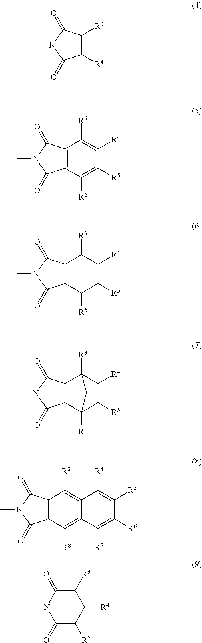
C1([R4])C([R3])C(=O)N(C)C1=O.C12=C(C(=O)N(C)C1=O)C([R3])=C([R4])C([R5])=C2[R6].C12C(C(=O)N(C)C1=O)C([R3])C([R4])C([R5])C2[R6].C12C(C(=O)N(C)C1=O)C1([R3])C([R4])C([R5])C2([R6])C1.C12=C(C(=O)N(C)C1=O)C([R3])=C1C(=C2[R8])C([R7])=C([R6])C([R5])=C1[R4].C1(=O)C([R5])C([R4])C([R3])C(=O)N1C
